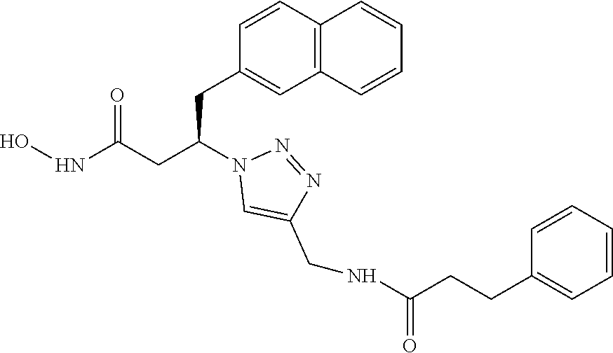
C1(CC(CC(NO)=O)N2C=C(CNC(CCC3=CC=CC=C3)=O)N=N2)=CC2=C(C=C1)C=CC=C2
